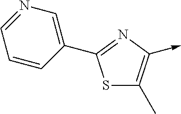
S1C(C)=C(->C)N=C1C1=CN=CC=C1
